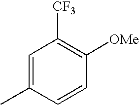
C1=C(C)C=CC([OMe])=C1[CF3]
